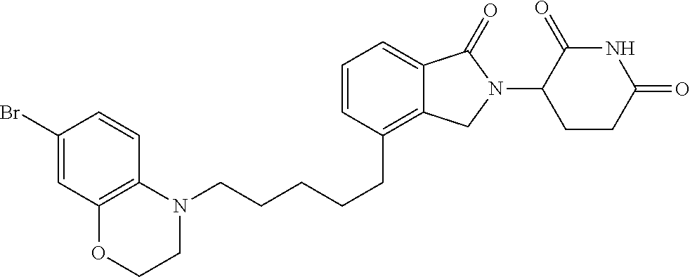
N1(CCCCCC2=C3C(=CC=C2)C(=O)N(C2C(=O)NC(=O)CC2)C3)C2=C(C=C(Br)C=C2)OCC1
